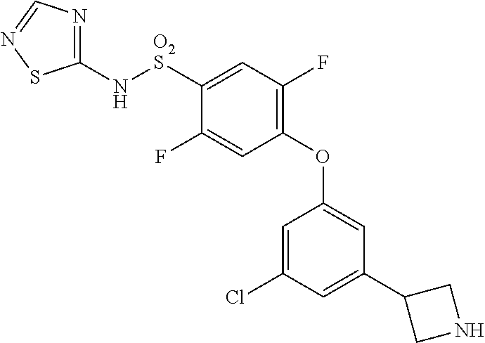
C1(N[O2S]C2=CC(F)=C(OC3=CC(C4CNC4)=CC(Cl)=C3)C=C2F)=NC=NS1
